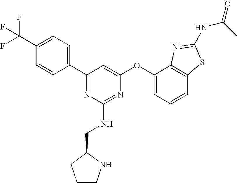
C1(C(F)(F)F)=CC=C(C2=NC(NCC3CCCN3)=NC(OC3=CC=CC4=C3N=C(NC(C)=O)S4)=C2)C=C1
